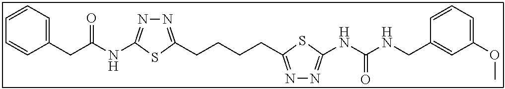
N1=C(CCCCC2=NN=C(NC(NCC3=CC(OC)=CC=C3)=O)S2)SC(NC(CC2=CC=CC=C2)=O)=N1
